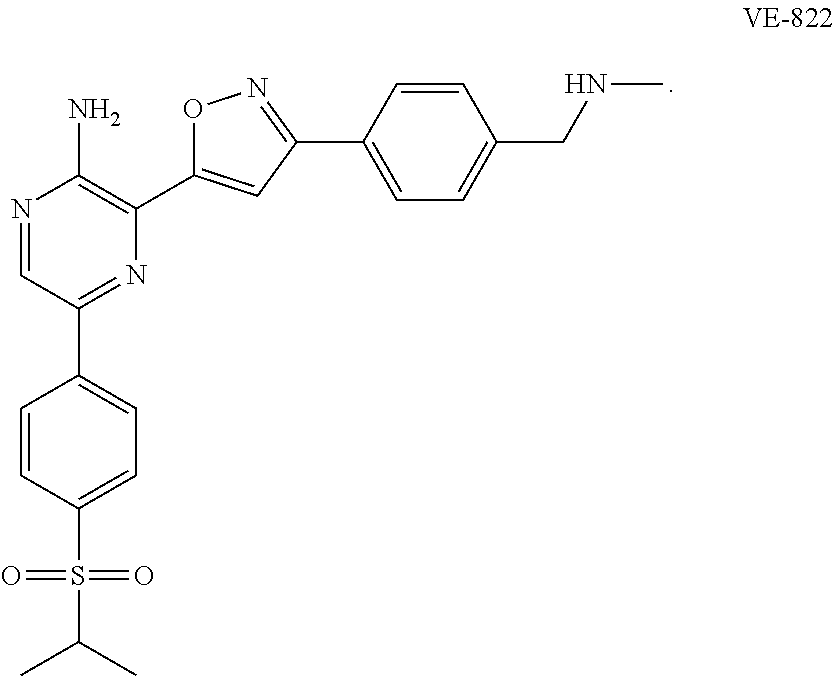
N1=CC(C2=CC=C(S(=O)(=O)C(C)C)C=C2)=NC(C2=CC(C3=CC=C(CNC)C=C3)=NO2)=C1N
